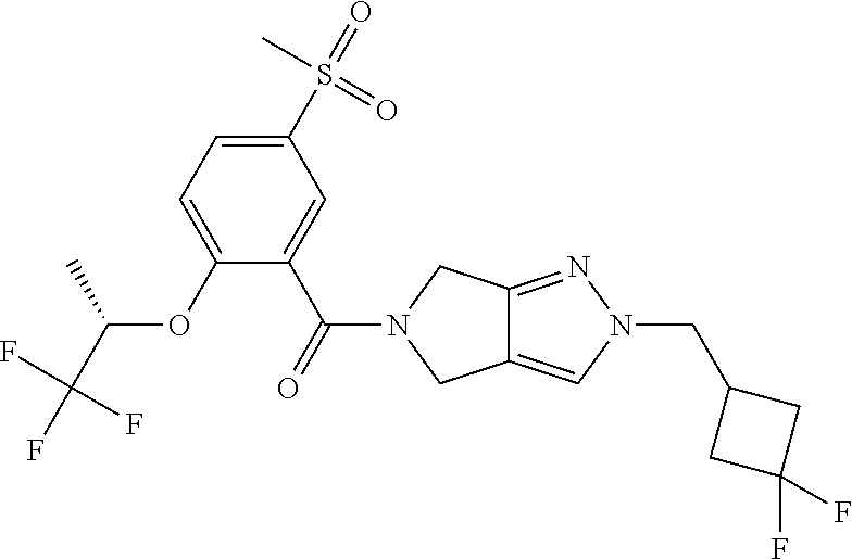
C1(S(C)(=O)=O)=CC=C(OC(C(F)(F)F)C)C(C(=O)N2CC3=CN(CC4CC(F)(F)C4)N=C3C2)=C1
